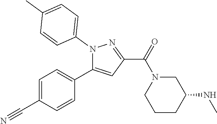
C1=C(C#N)C=CC(C2=CC(C(N3CC(NC)CCC3)=O)=NN2C2=CC=C(C)C=C2)=C1
